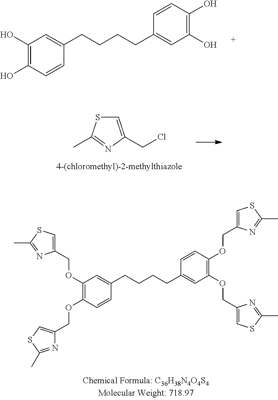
C1(O)=C(O)C=CC(CCCCC2=CC(O)=C(O)C=C2)=C1.C1=C(CCl)N=C(C)S1.C1(OCC2=CSC(C)=N2)=C(OCC2=CSC(C)=N2)C=CC(CCCCC2=CC(OCC3=CSC(C)=N3)=C(OCC3=CSC(C)=N3)C=C2)=C1
